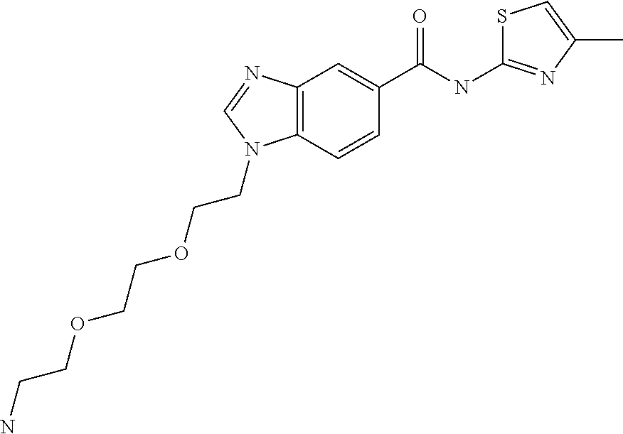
C12=C(C=CC(C(NC3=NC(C)=CS3)=O)=C1)N(CCOCCOCCN)C=N2
